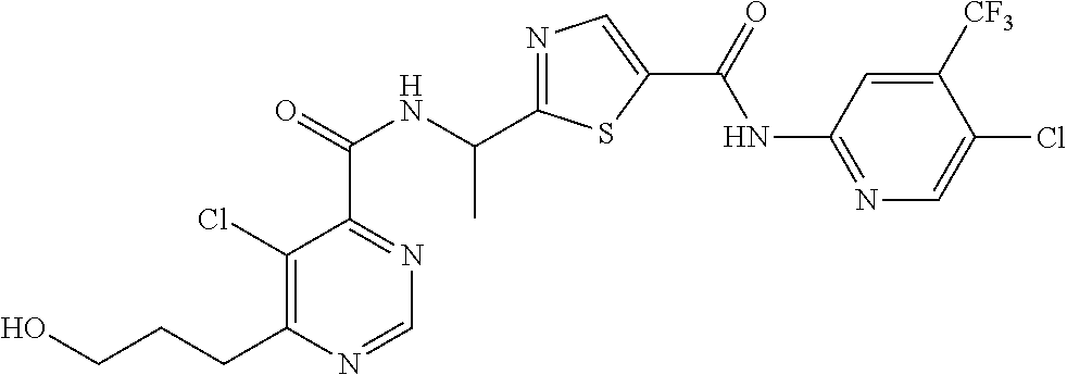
C(CCO)C1=C(Cl)C(C(=O)NC(C2=NC=C(C(NC3=NC=C(Cl)C([CF3])=C3)=O)S2)C)=NC=N1
